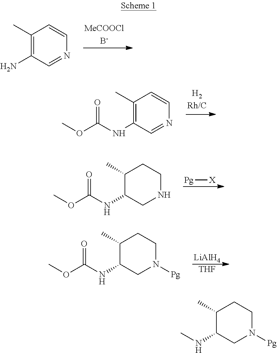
C1(C)=C(N)C=NC=C1.C1(C)=C(NC(OC)=O)C=NC=C1.[Pg][X].C1(C)C(NC(OC)=O)CNCC1.[LiAlH4].[THF].C1(C)C(NC(OC)=O)CN([Pg])CC1.C1(C)C(NC)CN([Pg])CC1
